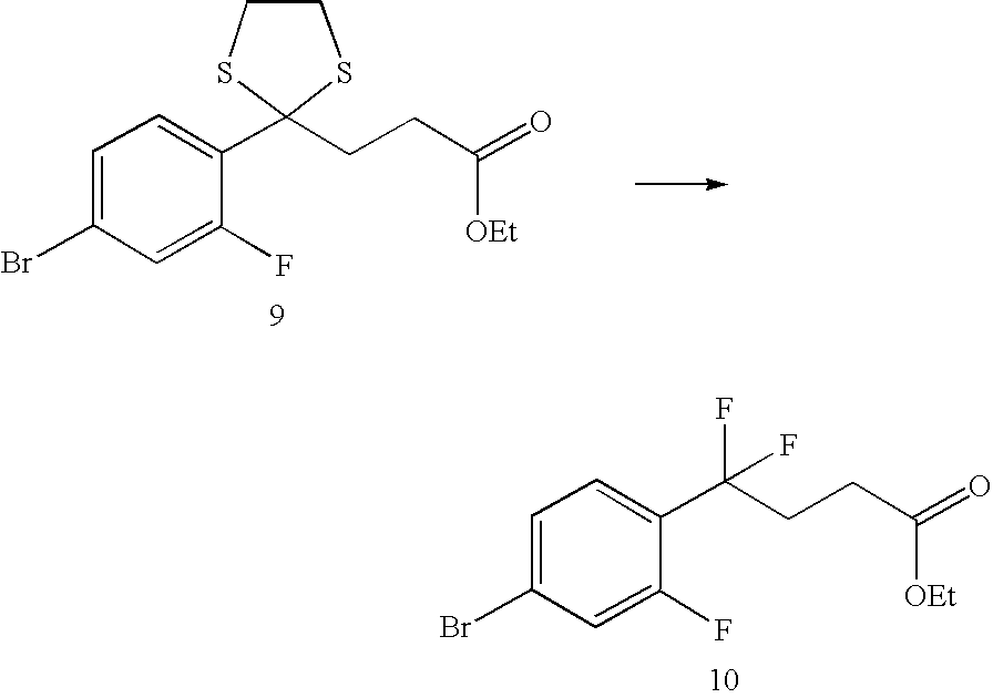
C1(C(CCC(=O)[OEt])(F)F)=CC=C(Br)C=C1F.C1(C2(CCC(=O)[OEt])SCCS2)=CC=C(Br)C=C1F
